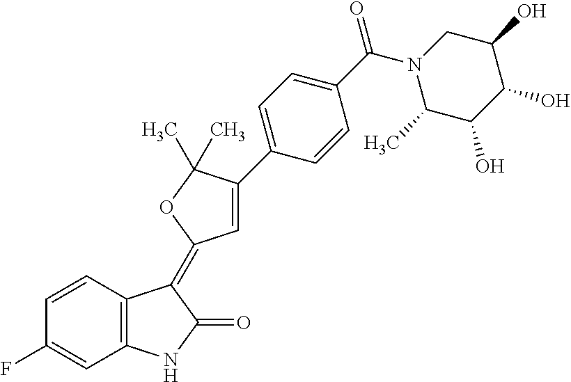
C1=CC(F)=CC2=C1C(=C1C=C(C3=CC=C(C(=O)N4CC(O)C(O)C(O)C4C)C=C3)C(C)(C)O1)C(=O)N2
